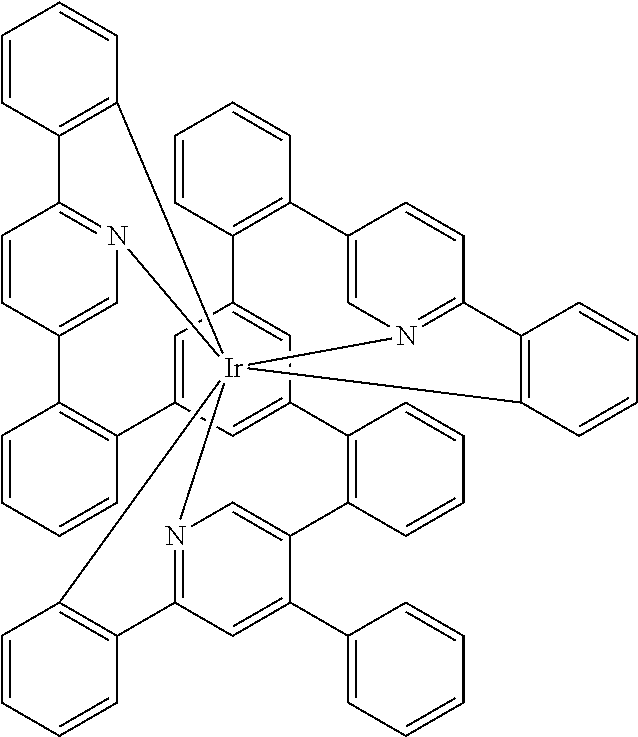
C1=CC=CC2=C1C1=CN3=C(C=C1)C1=C(C=CC=C1)[Ir]3145N3=C(C=C(C6=CC=CC=C6)C(=C3)C3=C(C6=CC2=CC(=C6)C2=C(C=CC=C2)C2=CN1=C(C=C2)C1=C4C=CC=C1)C=CC=C3)C1=C5C=CC=C1
